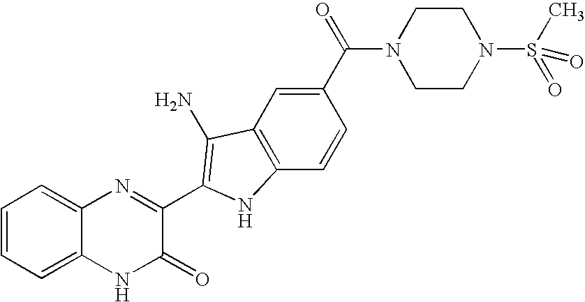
C1=C2C(=CC=C1)N=C(C1=C(N)C3=C(C=CC(C(N4CCN(S(=O)(C)=O)CC4)=O)=C3)N1)C(=O)N2
